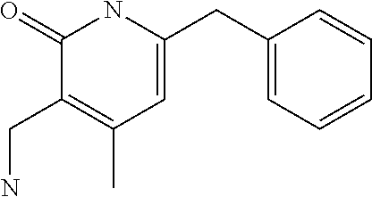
CC1=C(CN)C(=O)NC(CC2=CC=CC=C2)=C1
